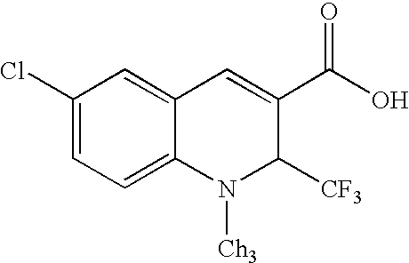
C1(Cl)=CC=C2C(=C1)C=C(C(O)=O)C([CF3])N2[Ch3]
